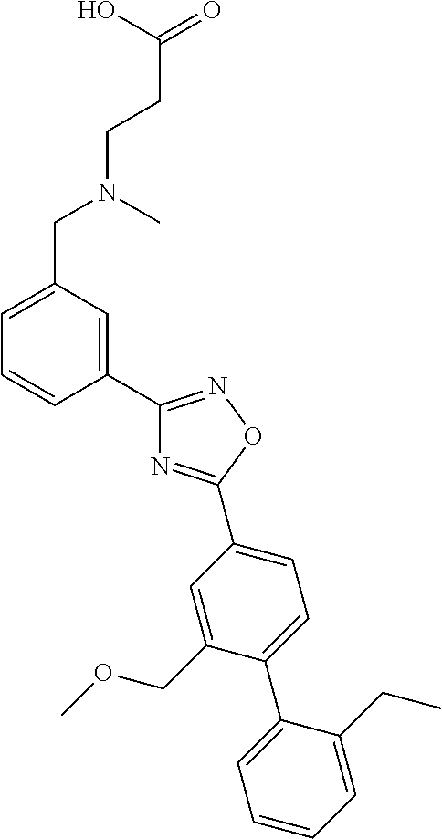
C1(C2=CC(CN(CCC(=O)O)C)=CC=C2)=NOC(C2=CC=C(C3=CC=CC=C3CC)C(COC)=C2)=N1
